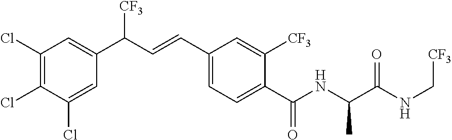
C1(Cl)=C(Cl)C(Cl)=CC(C(C=CC2=CC=C(C(NC(C(NC[CF3])=O)C)=O)C([CF3])=C2)[CF3])=C1
